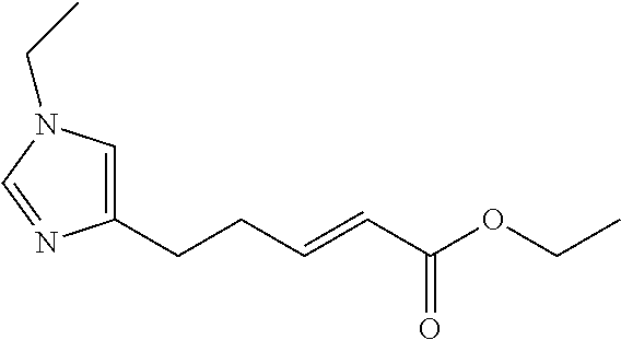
C1(CCC=CC(=O)OCC)=CN(CC)C=N1
